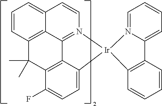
C1=CC2=CC=CC3=C2C2=N1[Ir]1(C4=CC=C(F)C(=C24)C3(C)C)N2=CC=CC=C2C2=C1C=CC=C2
